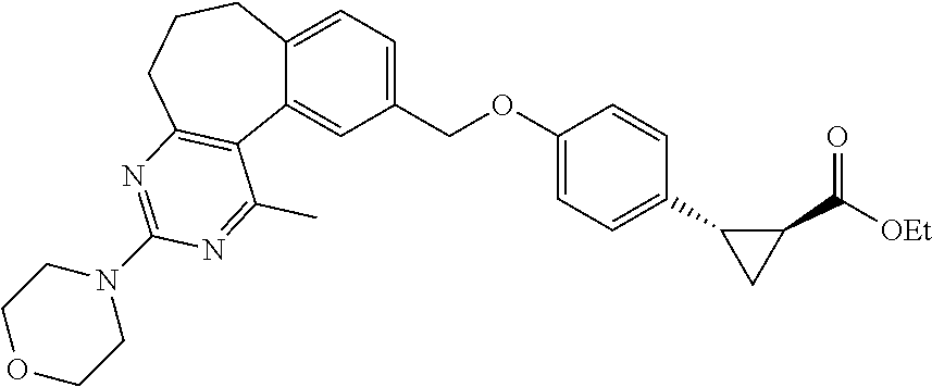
C(OC1=CC=C(C2CC2C([OEt])=O)C=C1)C1=CC=C2C(=C1)C1=C(CCC2)N=C(N2CCOCC2)N=C1C
